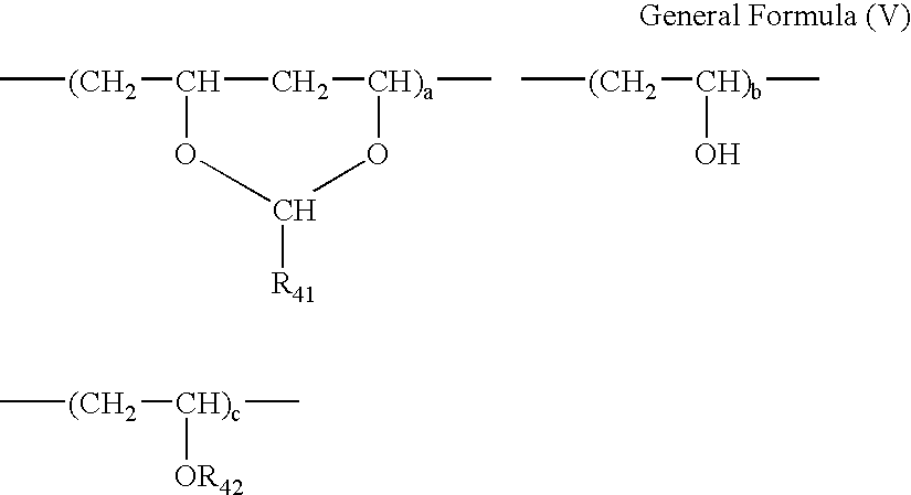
C[(CH2]C1OC([R41])O[CH)a](C)C1.C[(CH2][CH)b](C)O.C[(CH2][CH)c](C)[OR42]
